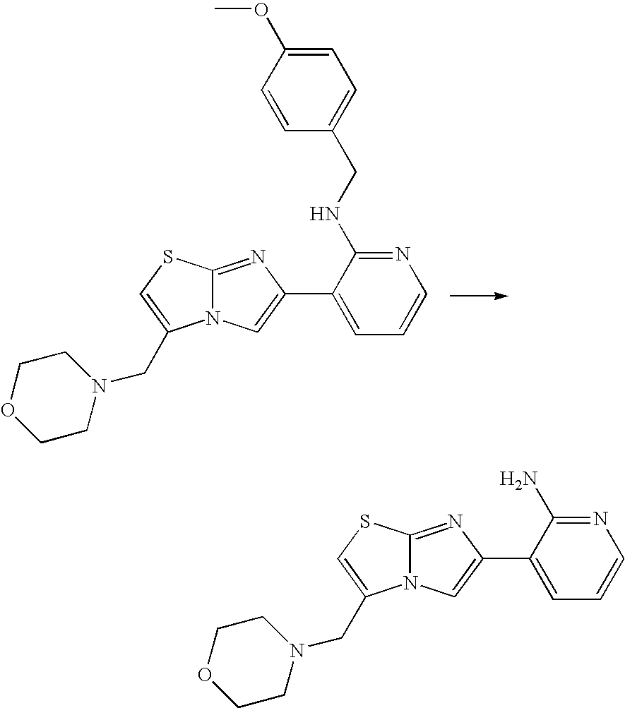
C12=NC(C3=CC=CN=C3N)=CN1C(CN1CCOCC1)=CS2.C12=NC(C3=CC=CN=C3NCC3=CC=C(OC)C=C3)=CN1C(CN1CCOCC1)=CS2
